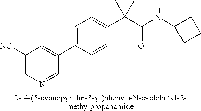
C1([NC])=CN=CC(C2=CC=C(C(C(NC3CCC3)=O)(C)C)C=C2)=C1
